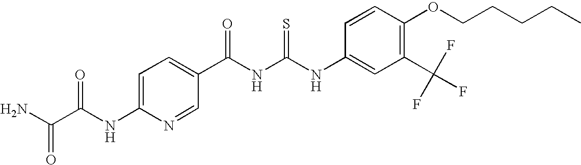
C1(C(NC(NC2=CC(C(F)(F)F)=C(OCCCCC)C=C2)=S)=O)=CC=C(NC(C(N)=O)=O)N=C1
